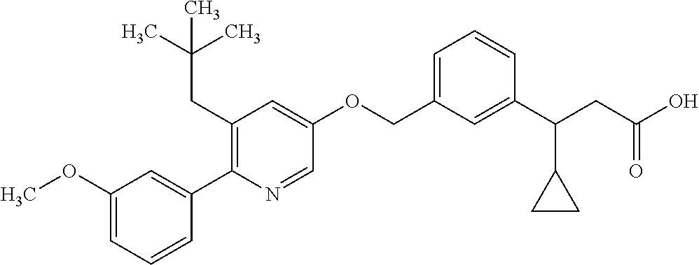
C1(OC)=CC=CC(C2=C(CC(C)(C)C)C=C(OCC3=CC=CC(C(CC(O)=O)C4CC4)=C3)C=N2)=C1
